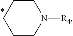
C1CCCCN1[R4]
